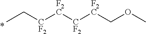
CC[CF2][F2C][CF2][F2C]COC
